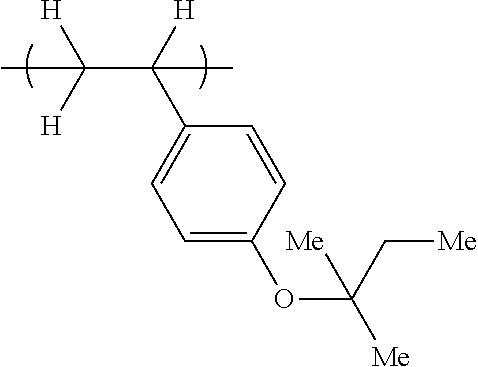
C1=C(OC([Me])(C[Me])[Me])C=CC(C([H])(C([H])([H])C)C)=C1
